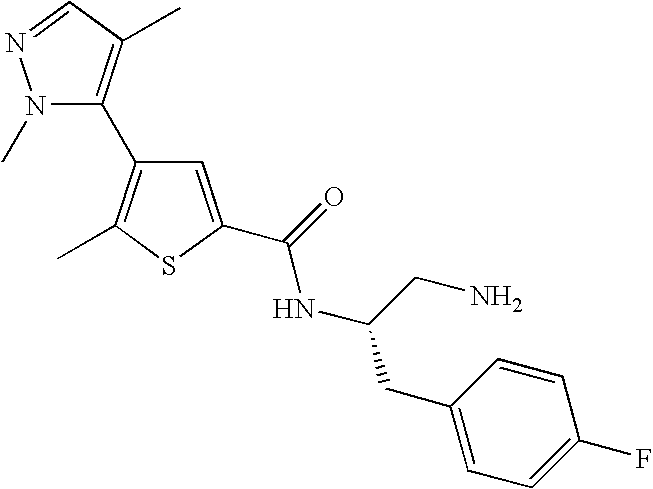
N1(C)C(C2=C(C)SC(C(NC(CN)CC3=CC=C(F)C=C3)=O)=C2)=C(C)C=N1
